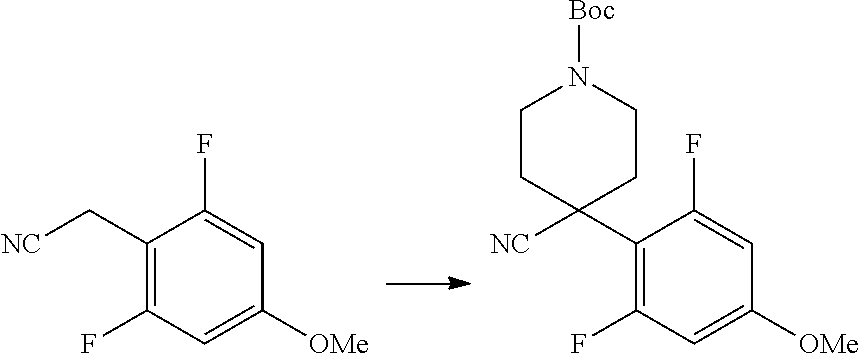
C1(C[NC])=C(F)C=C([OMe])C=C1F.C1(C2([NC])CCN([Boc])CC2)=C(F)C=C([OMe])C=C1F
